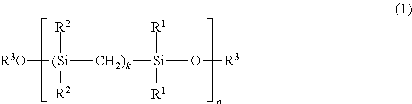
[R3O][(Si]([CH2)k][Si](O[R3])([R1])[R1])([R2])[R2]
